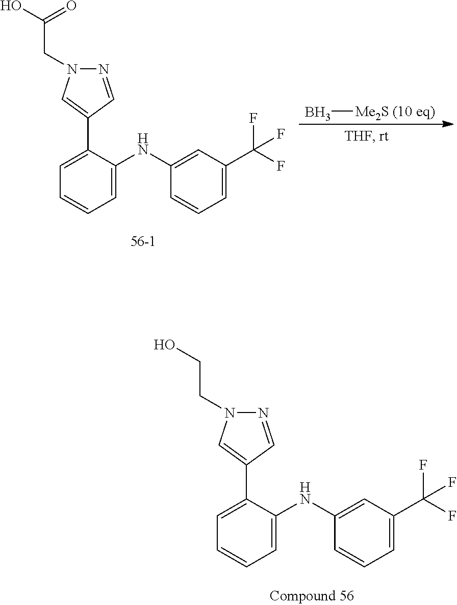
C1=C(C2=CN(CCO)N=C2)C(NC2=CC(C(F)(F)F)=CC=C2)=CC=C1.C1=C(C2=CN(CC(O)=O)N=C2)C(NC2=CC(C(F)(F)F)=CC=C2)=CC=C1.B[Me2S (10 eq)]
